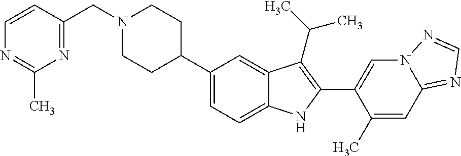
C(N1CCC(C2=CC=C3C(=C2)C(C(C)C)=C(C2=CN4C(=NC=N4)C=C2C)N3)CC1)C1=NC(C)=NC=C1
